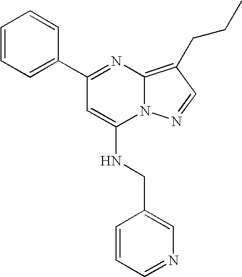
C1=CC=C(C2=NC3=C(CCC)C=NN3C(NCC3=CN=CC=C3)=C2)C=C1
